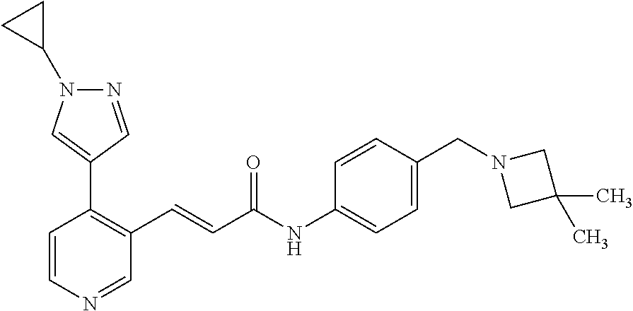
C1=CN=CC(C=CC(NC2=CC=C(CN3CC(C)(C)C3)C=C2)=O)=C1C1=CN(C2CC2)N=C1
